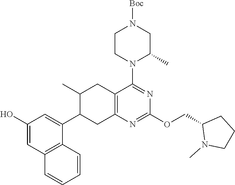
C1(O)=CC2=C(C(C3CC4=C(CC3C)C(N3C(C)CN([Boc])CC3)=NC(OCC3N(C)CCC3)=N4)=C1)C=CC=C2
